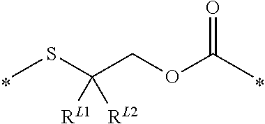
CSC(COC(C)=O)([RL1])[RL2]
